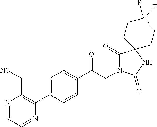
C1(C(CN2C(=O)C3(NC2=O)CCC(F)(F)CC3)=O)=CC=C(C2=C(C[NC])N=CC=N2)C=C1
